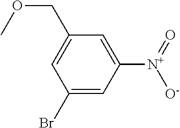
C1(COC)=CC(Br)=CC([N+](=O)[O-])=C1
